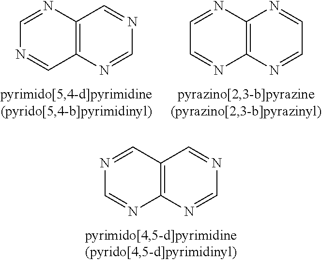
C12=C(N=CN=C1)C=NC=N2.C12=C(N=CC=N1)N=CC=N2.C12=C(N=CN=C1)N=CN=C2
